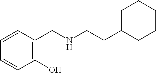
C1=CC(O)=C(CNCCC2CCCCC2)C=C1
